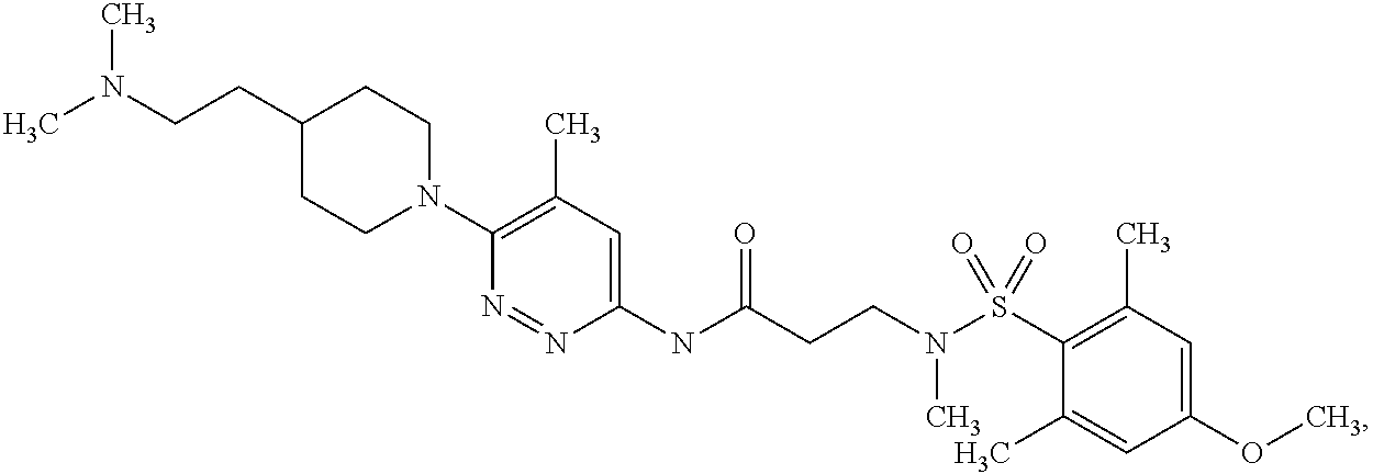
C1(NC(CCN(S(C2=C(C)C=C(OC)C=C2C)(=O)=O)C)=O)=CC(C)=C(N2CCC(CCN(C)C)CC2)N=N1
